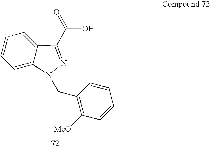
C(=O)(O)C1=NN(CC2=C([MeO])C=CC=C2)C2=CC=CC=C21
